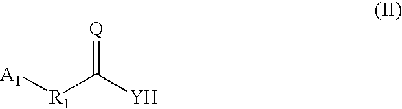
[A1][R1]C([Y])=[Q]
